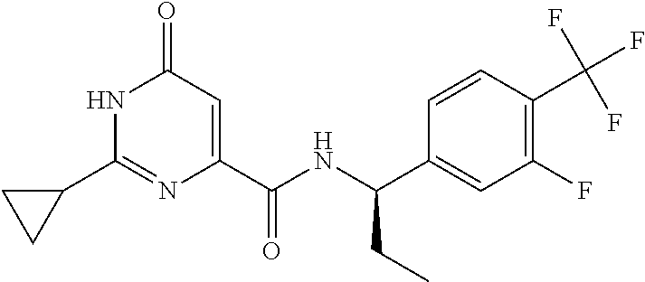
C1(=O)C=C(C(NC(C2=CC(F)=C(C(F)(F)F)C=C2)CC)=O)N=C(C2CC2)N1
